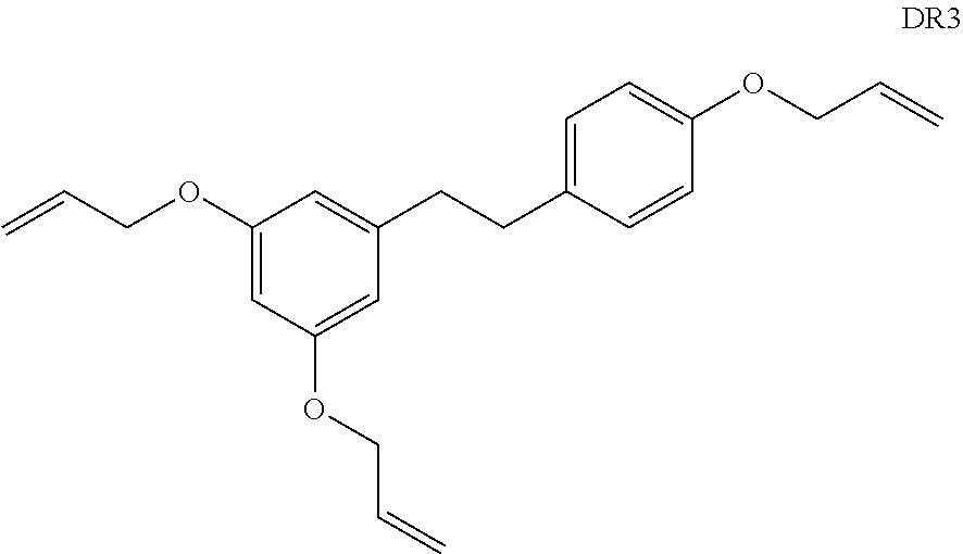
C=CCOC1=CC(OCC=C)=CC(CCC2=CC=C(OCC=C)C=C2)=C1
